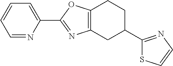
C1=CC=C(C2=NC3=C(O2)CCC(C2=NC=CS2)C3)N=C1
